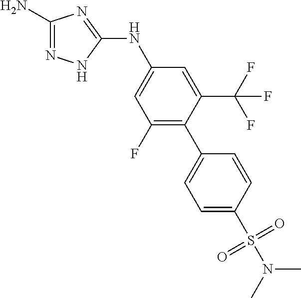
C1(N)=NNC(NC2=CC(F)=C(C3=CC=C(S(=O)(=O)N(C)C)C=C3)C(C(F)(F)F)=C2)=N1
